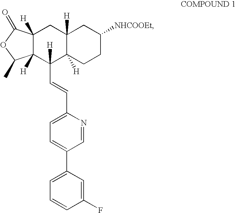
C12([H])C([H])(C([H])(C=CC3=CC=C(C4=CC=CC(F)=C4)C=N3)C3([H])C([H])(C1)CC([NHCOOEt])CC3)C(C)OC2=O
